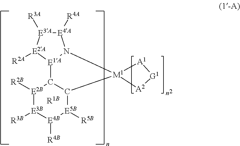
[E2B]1([R2B])[E3B]([R3B])[E4B]([R4B])[E5B]([R5B])C2C1[E1A]1N([E4A]([R4A])[E3A]([R3A])[E2A]1[R2A])[M1]21[A2][G1][A1]1.[R1B]
